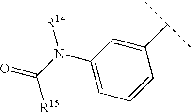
C1=C(N(C([R15])=O)[R14])C=C(C(C)C)C=C1
